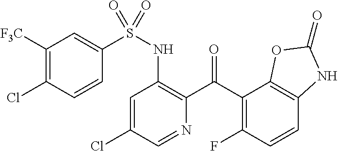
C1=C(Cl)C=NC(C(C2=C(F)C=CC3=C2OC(=O)N3)=O)=C1NS(=O)(C1=CC([F3C])=C(Cl)C=C1)=O
